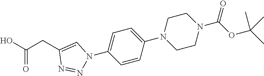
C1=CC(N2CCN(C(OC(C)(C)C)=O)CC2)=CC=C1N1N=NC(CC(O)=O)=C1
